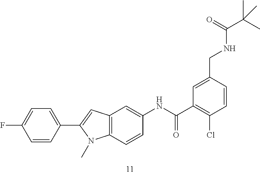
C1=C(CNC(C(C)(C)C)=O)C=CC(Cl)=C1C(NC1=CC2=C(C=C1)N(C)C(C1=CC=C(F)C=C1)=C2)=O
